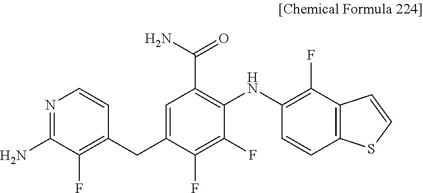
N1=C(N)C(F)=C(CC2=CC(C(N)=O)=C(NC3=C(F)C4=C(C=C3)SC=C4)C(F)=C2F)C=C1
